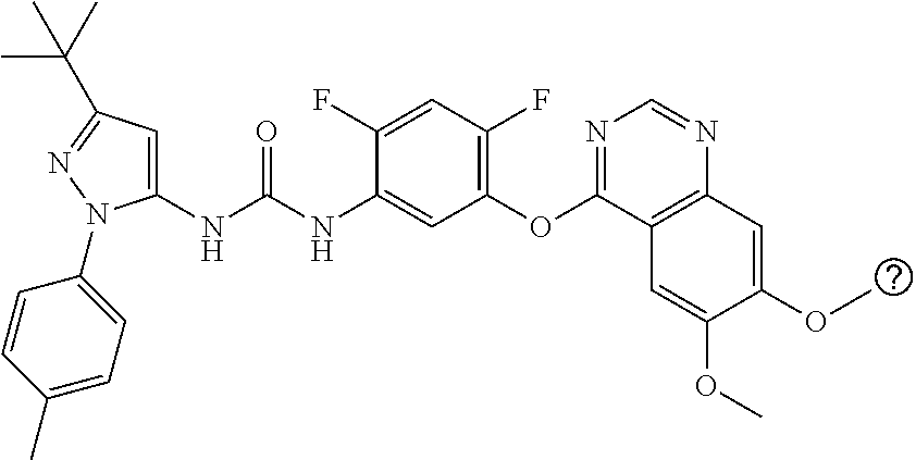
C1(NC(NC2=CC(OC3=NC=NC4=C3C=C(OC)C(OC)=C4)=C(F)C=C2F)=O)=CC(C(C)(C)C)=NN1C1=CC=C(C)C=C1
